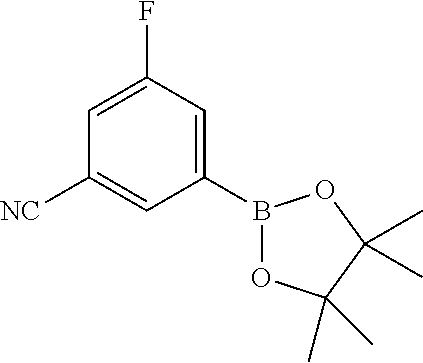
C1([NC])=CC(B2OC(C)(C)C(C)(C)O2)=CC(F)=C1
